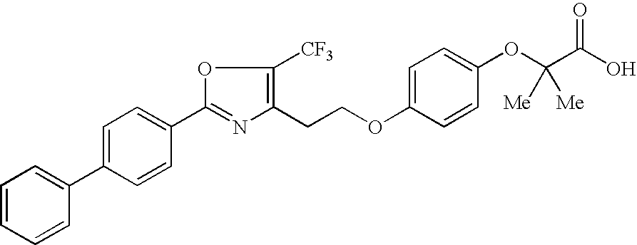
C1=CC=CC(C2=CC=C(C3=NC(CCOC4=CC=C(OC(C(O)=O)([Me])[Me])C=C4)=C([CF3])O3)C=C2)=C1
